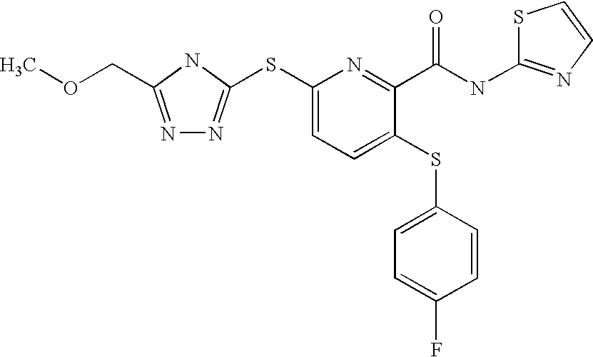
C1(SC2=NN=C(COC)N2)=CC=C(SC2=CC=C(F)C=C2)C(C(NC2=NC=CS2)=O)=N1
